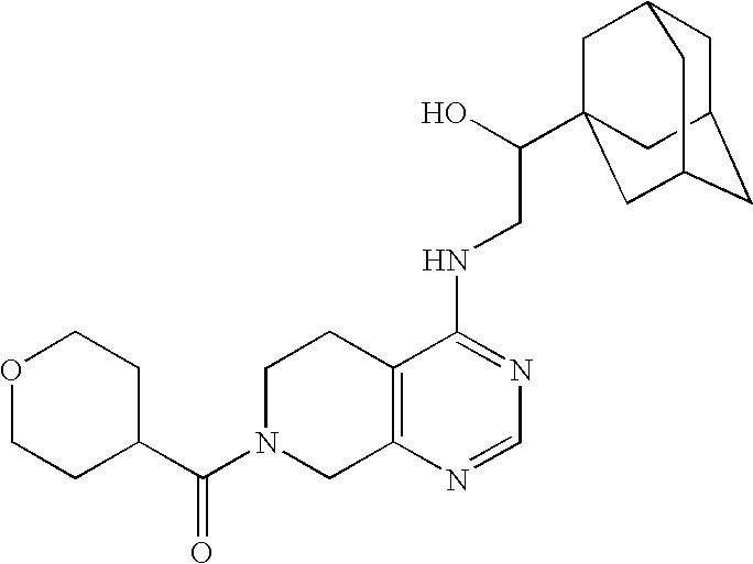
C1(C(=O)N2CC3=C(CC2)C(NCC(O)C24CC5CC(CC(C2)C5)C4)=NC=N3)CCOCC1
